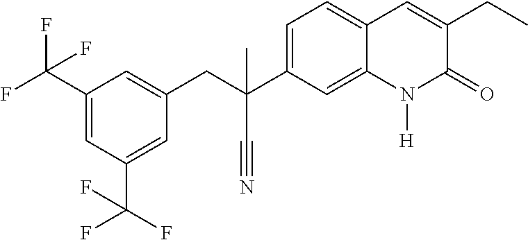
C(C1=CC(C(F)(F)F)=CC(C(F)(F)F)=C1)C(C#N)(C1=CC=C2C(=C1)N([H])C(=O)C(CC)=C2)C
